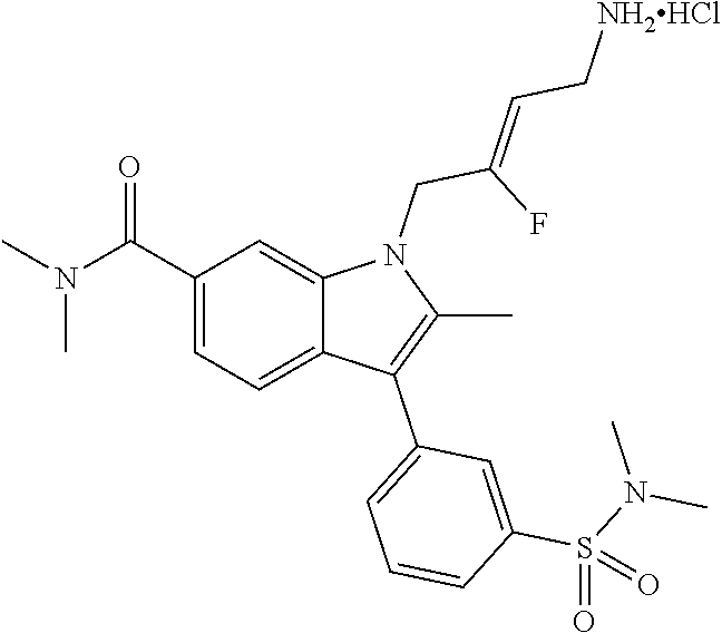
C1(C(N(C)C)=O)=CC=C2C(=C1)N(CC(F)=CC[NH2HCl])C(C)=C2C1=CC=CC(S(N(C)C)(=O)=O)=C1
